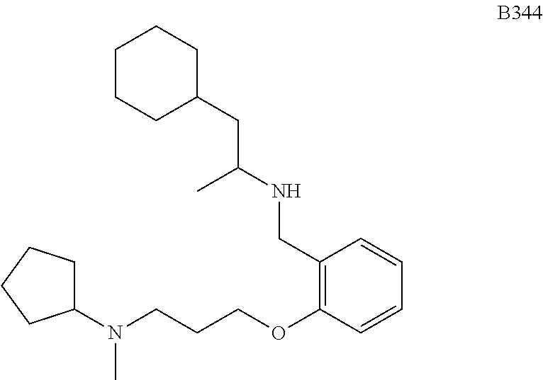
C1(N(CCCOC2=C(CNC(CC3CCCCC3)C)C=CC=C2)C)CCCC1
